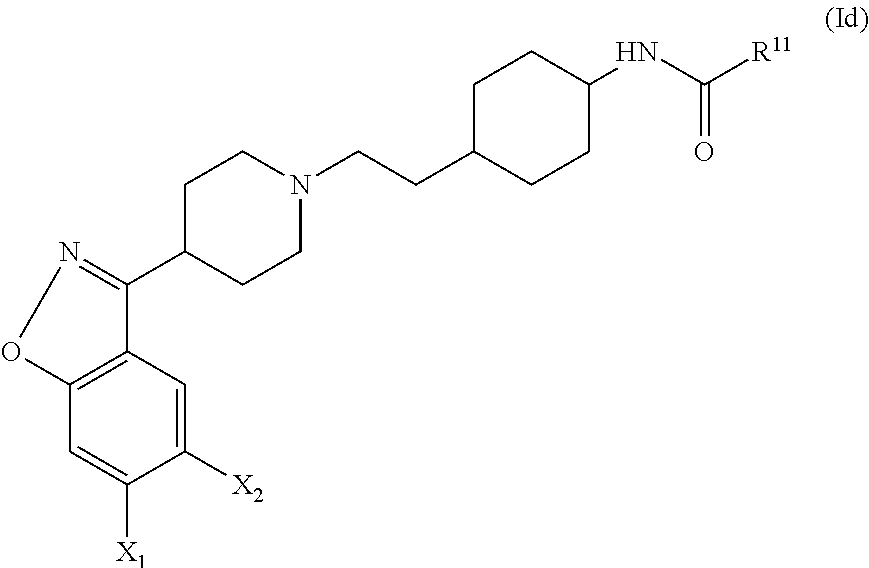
C12=C(C=C([X1])C([X2])=C1)ON=C2C1CCN(CCC2CCC(NC(=O)[R11])CC2)CC1
